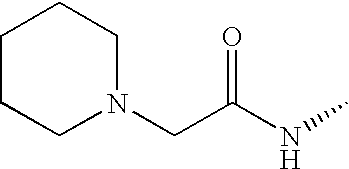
C(NC)(=O)CN1CCCCC1
